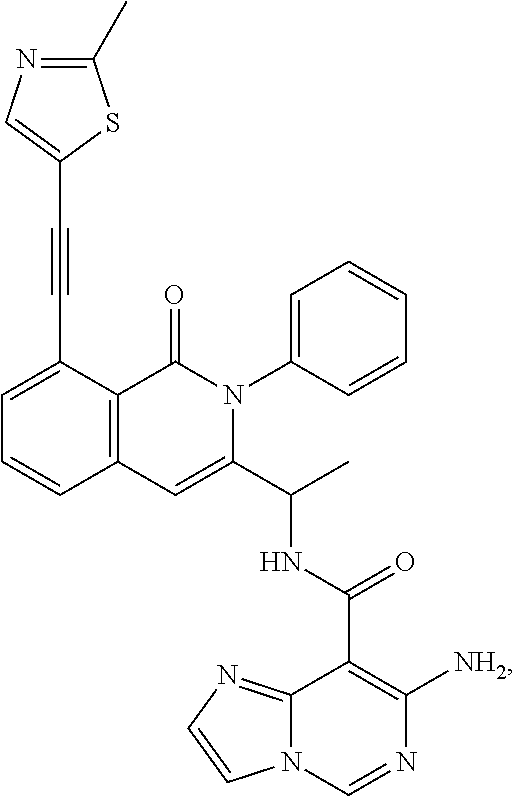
C12=C(C(C#CC3=CN=C(C)S3)=CC=C1)C(=O)N(C1=CC=CC=C1)C(C(C)NC(C1=C([NH2])N=CN3C1=NC=C3)=O)=C2
